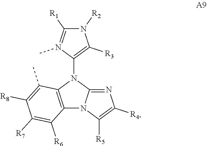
C12=C(N(C3=C([R3])N([R2])C([R1])=N3C)C3=NC([R4])=C([R5])N13)C(C)=C([R8])C([R7])=C2[R6]
